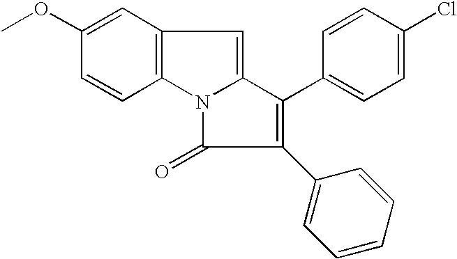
C12=C(N3C(=C1)C(C1=CC=C(Cl)C=C1)=C(C1=CC=CC=C1)C3=O)C=CC(OC)=C2
